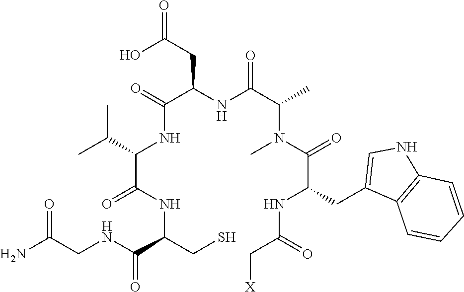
N(C(=O)C(NC(C(NC(=O)C(CC(O)=O)NC(C(N(C)C(C(NC(C[X])=O)CC1=CNC2=C1C=CC=C2)=O)C)=O)C(C)C)=O)CS)CC(N)=O
